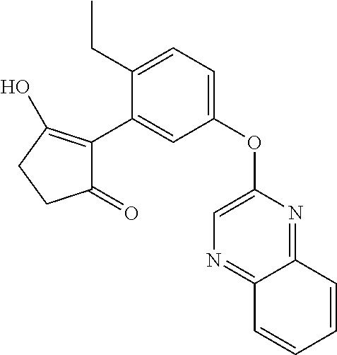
C1(=O)C(C2=CC(OC3=CN=C4C(=N3)C=CC=C4)=CC=C2CC)=C(O)CC1
